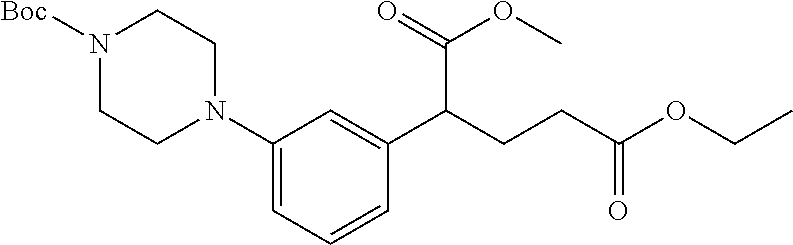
N1([Boc])CCN(C2=CC=CC(C(C(=O)OC)CCC(OCC)=O)=C2)CC1
